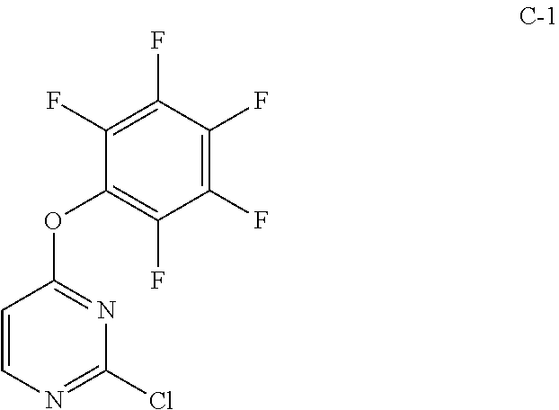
C1=CN=C(Cl)N=C1OC1=C(F)C(F)=C(F)C(F)=C1F
